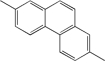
CC1=CC=C2C(=C1)C=CC1=C2C=CC(C)=C1
